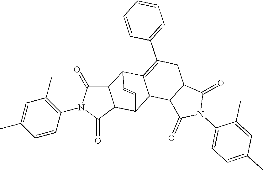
C1=C(C)C=CC(N2C(=O)C3C4C5=C(C6=CC=CC=C6)CC6C(C5C(C3C2=O)C=C4)C(=O)N(C2=CC=C(C)C=C2C)C6=O)=C1C
